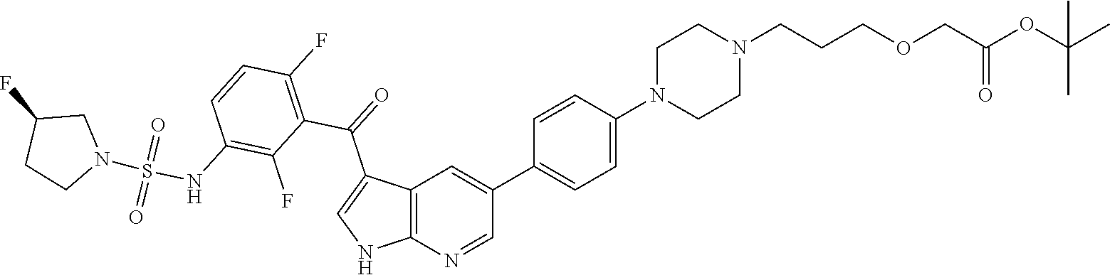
C12=C(N=CC(C3=CC=C(N4CCN(CCCOCC(OC(C)(C)C)=O)CC4)C=C3)=C1)NC=C2C(=O)C1=C(F)C=CC(NS(N2CC(F)CC2)(=O)=O)=C1F
